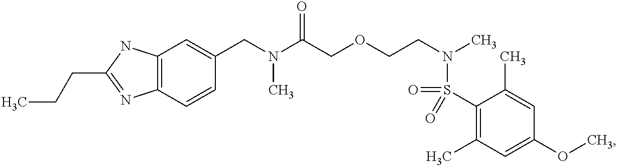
C1(CN(C(COCCN(C)S(=O)(C2=C(C)C=C(OC)C=C2C)=O)=O)C)=CC2=C(C=C1)N=C(CCC)N2
